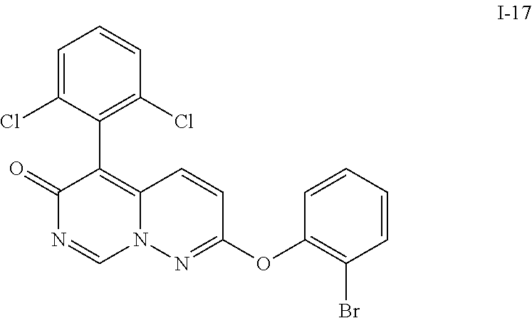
C1(C2=C3N(C=NC2=O)N=C(OC2=C(Br)C=CC=C2)C=C3)=C(Cl)C=CC=C1Cl
